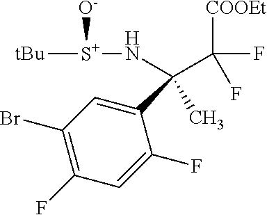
C1(C(C)(N[S+]([O-])[tBu])C([COOEt])(F)F)=CC(Br)=C(F)C=C1F
